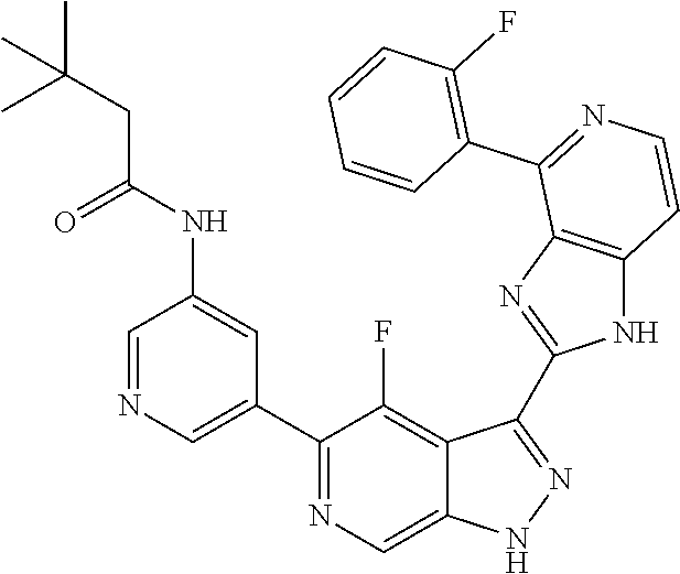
C1=NC=C(C2=NC=C3C(=C2F)C(C2=NC4=C(N2)C=CN=C4C2=C(F)C=CC=C2)=NN3)C=C1NC(=O)CC(C)(C)C
